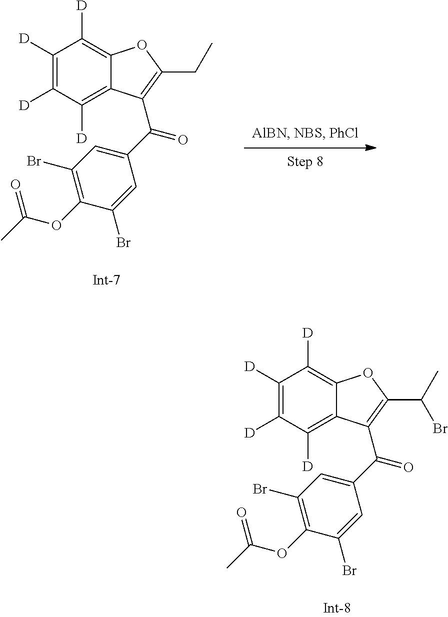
C1([D])=C([D])C([D])=C2C(=C1[D])OC(CC)=C2C(C1=CC(Br)=C(OC(C)=O)C(Br)=C1)=O.C1([D])=C([D])C([D])=C2C(=C1[D])OC(C(C)Br)=C2C(C1=CC(Br)=C(OC(C)=O)C(Br)=C1)=O
